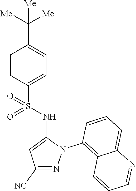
C1=CC(S(NC2=CC([NC])=NN2C2=C3C(=CC=C2)N=CC=C3)(=O)=O)=CC=C1C([Me])([Me])[Me]
